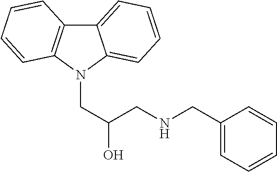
C12=CC=CC=C1N(CC(O)CNCC1=CC=CC=C1)C1=C2C=CC=C1
